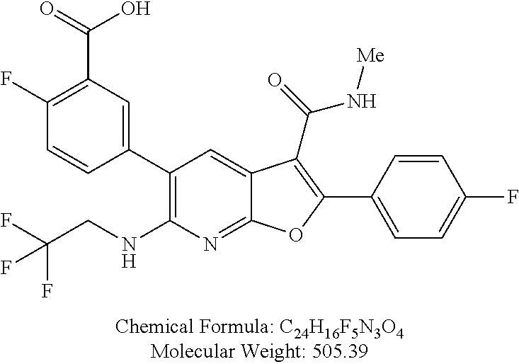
C1(C2=CC(C(=O)O)=C(F)C=C2)=C(NCC(F)(F)F)N=C2C(=C1)C(C(=O)N[Me])=C(C1=CC=C(F)C=C1)O2
